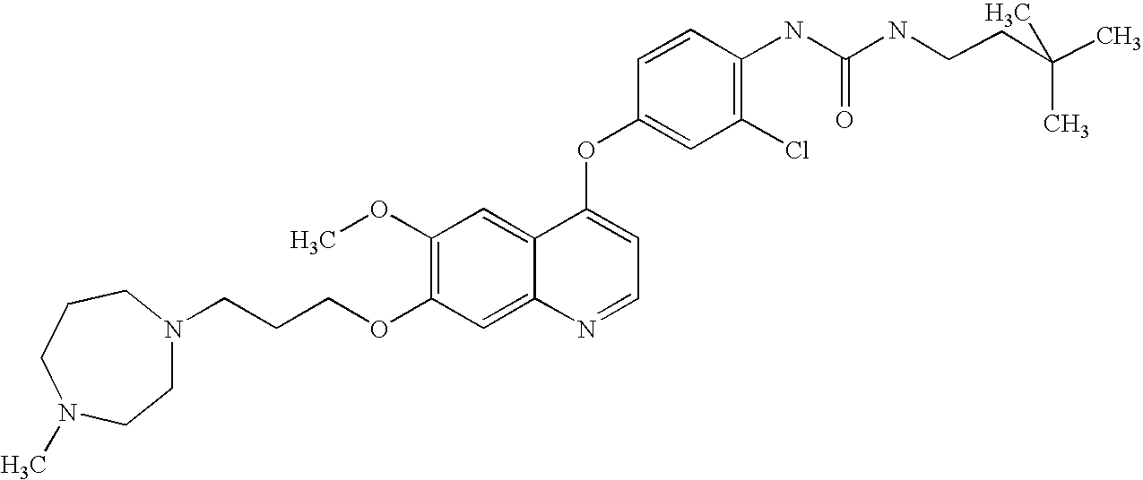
C1=CC(OC2=CC=NC3=CC(OCCCN4CCN(C)CCC4)=C(OC)C=C23)=CC(Cl)=C1NC(=O)NCCC(C)(C)C
